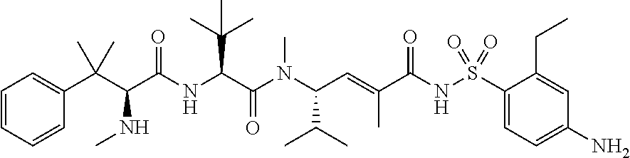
C1=CC=CC(C(C(C(NC(C(N(C(C=C(C(NS(C2=CC=C(N)C=C2CC)(=O)=O)=O)C)C(C)C)C)=O)C(C)(C)C)=O)NC)(C)C)=C1
